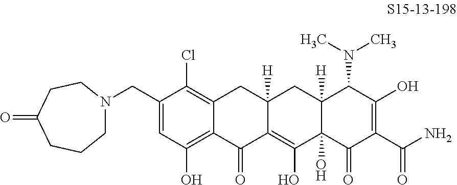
C1(CN2CCCC(=O)CC2)=CC(O)=C2C(=C1Cl)CC1([H])C(=C(O)C3(O)C([H])(C1)C(N(C)C)C(O)=C(C(=O)N)C3=O)C2=O
